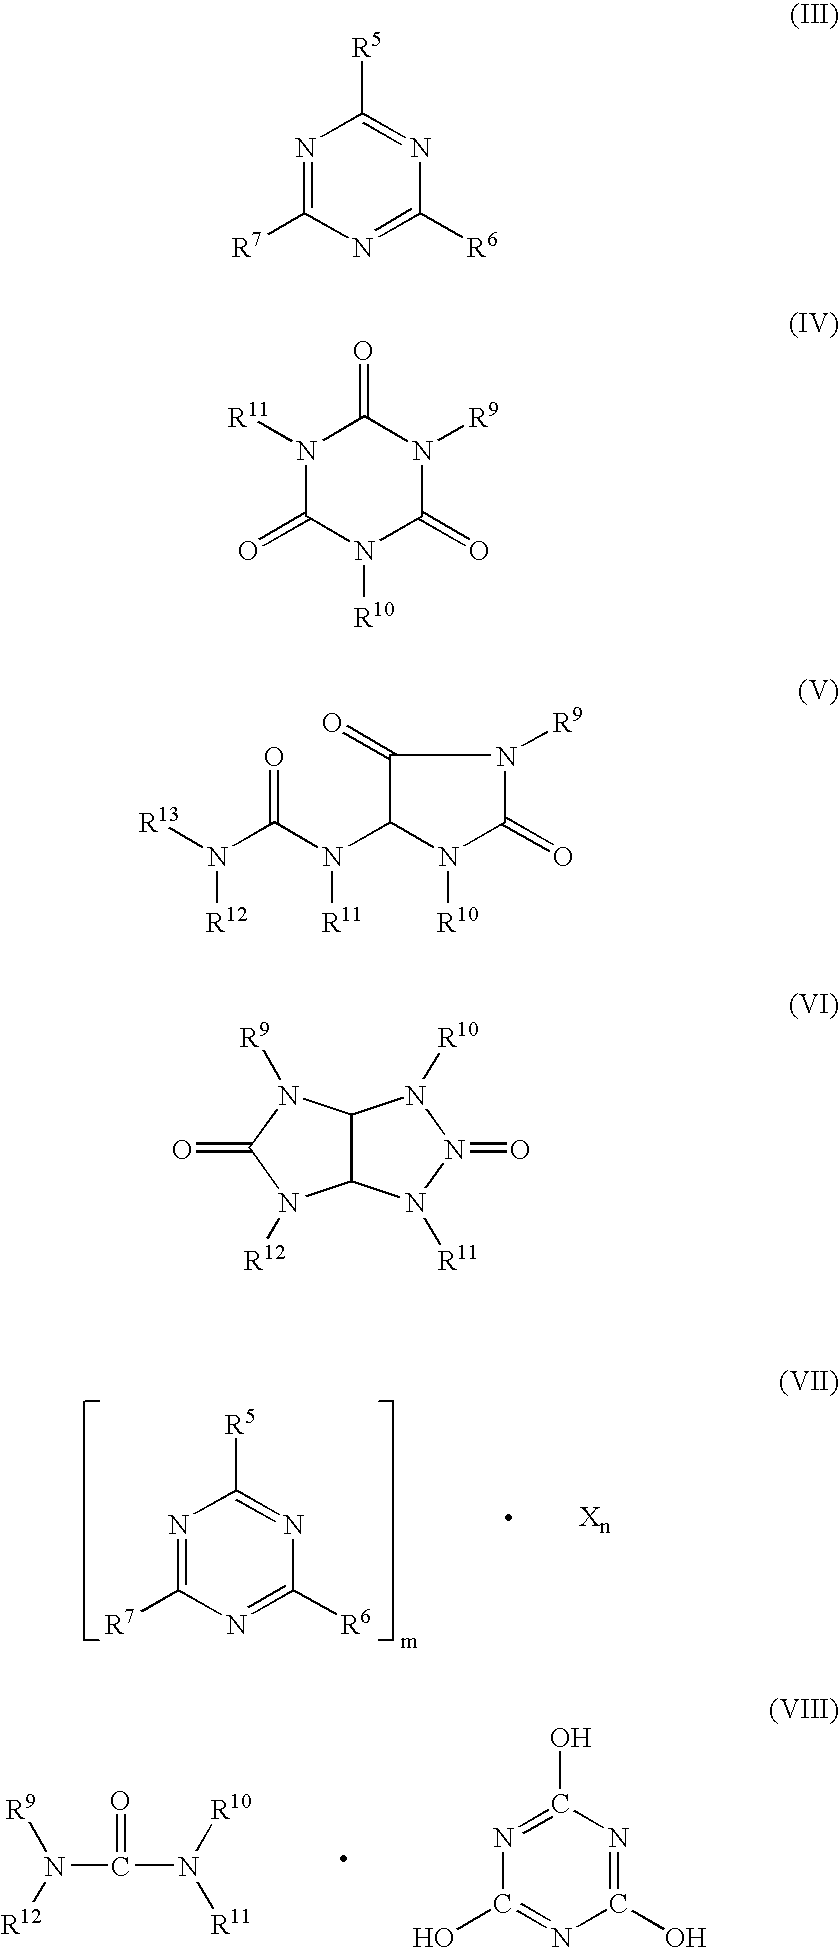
N1=C([R7])N=C([R6])N=C1[R5].N(C(N([R11])[R10])=O)([R9])[R12].N1=C(O)N=C(O)N=C1O.N1=C([R7])N=C([R6])N=C1[R5].N1([R11])C(=O)N([R10])C(=O)N([R9])C1=O.C1(=O)C(N(C(N([R13])[R12])=O)[R11])N([R10])C(=O)N1[R9].C12C(N([R11])N(=O)N1[R10])N([R12])C(=O)N2[R9]
